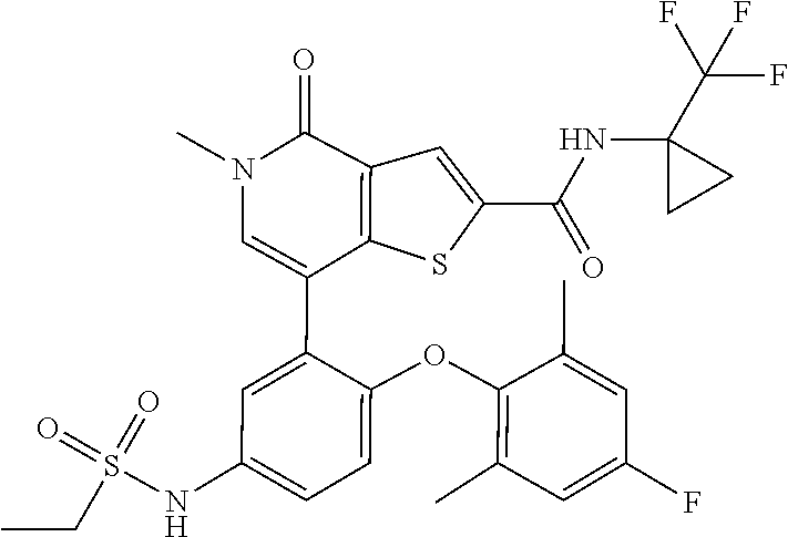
C1(C)=C(OC2=CC=C(NS(CC)(=O)=O)C=C2C2=CN(C)C(=O)C3=C2SC(C(NC2(C(F)(F)F)CC2)=O)=C3)C(C)=CC(F)=C1
